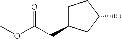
O(C(CC1CCC(O)C1)=O)C
